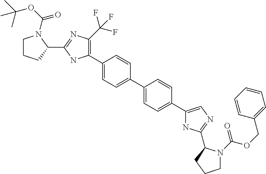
C1(C2=C(C(F)(F)F)N=C(C3N(C(OC(C)(C)C)=O)CCC3)N2)=CC=C(C2=CC=C(C3=CN=C(C4N(C(OCC5=CC=CC=C5)=O)CCC4)N3)C=C2)C=C1
